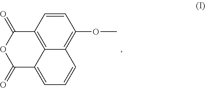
C1=CC2=C3C(=C1OC)C=CC=C3C(=O)OC2=O
